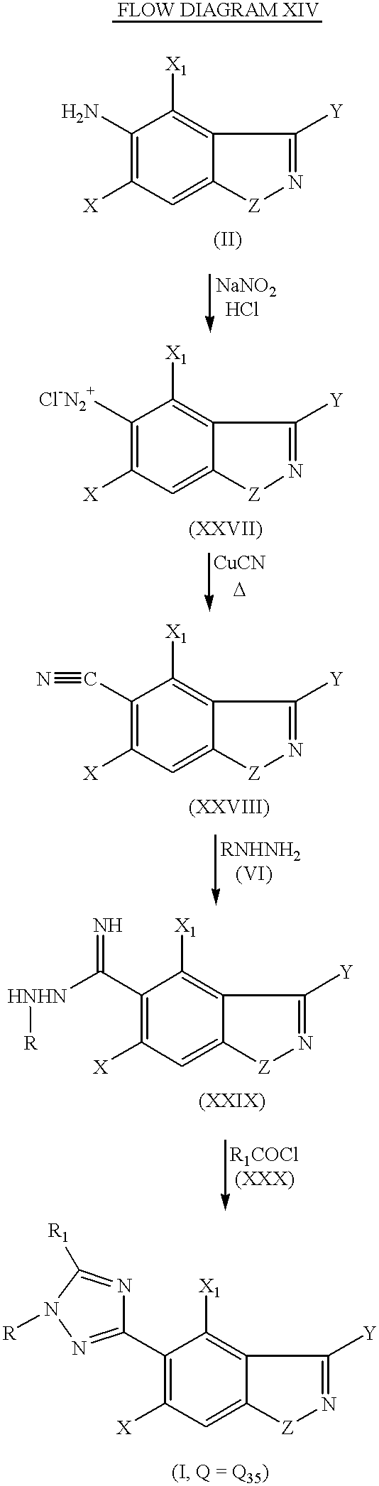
C1(N)=C([X])C=C2C(=C1[X1])C([Y])=N[Z]2.C1([Cl-N2+])=C([X])C=C2C(=C1[X1])C([Y])=N[Z]2.C1(C#N)=C([X])C=C2C(=C1[X1])C([Y])=N[Z]2.C1(C([HNHN][R])=N)=C([X])C=C2C(=C1[X1])C([Y])=N[Z]2.C1(C2=NN([R])C([R1])=N2)=C([X])C=C2C(=C1[X1])C([Y])=N[Z]2
